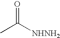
CC([NHNH2])=O
